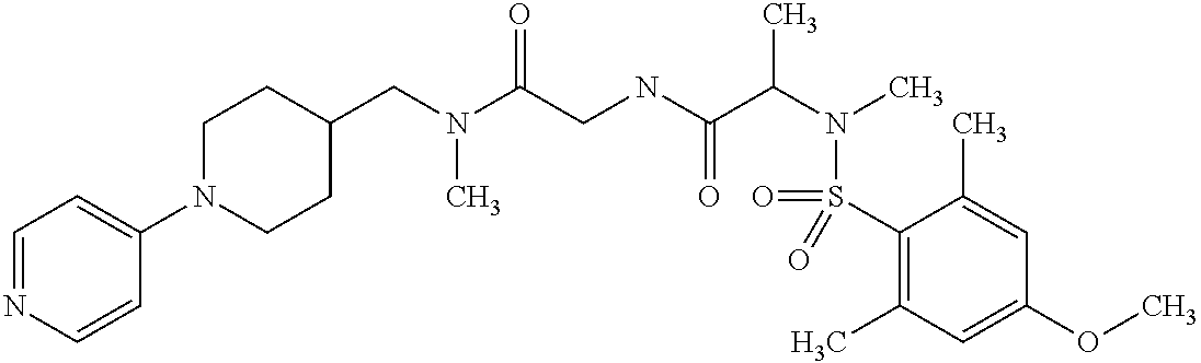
C1(CN(C(CNC(C(N(C)S(C2=C(C)C=C(OC)C=C2C)(=O)=O)C)=O)=O)C)CCN(C2=CC=NC=C2)CC1
